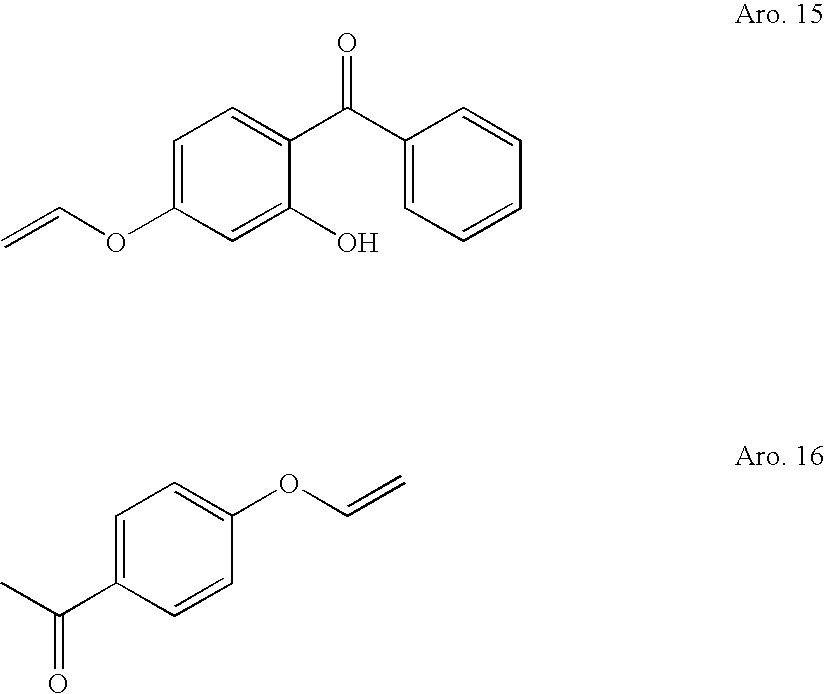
C1=C(OC=C)C=C(O)C(C(C2=CC=CC=C2)=O)=C1.C1=C(C(C)=O)C=CC(OC=C)=C1
